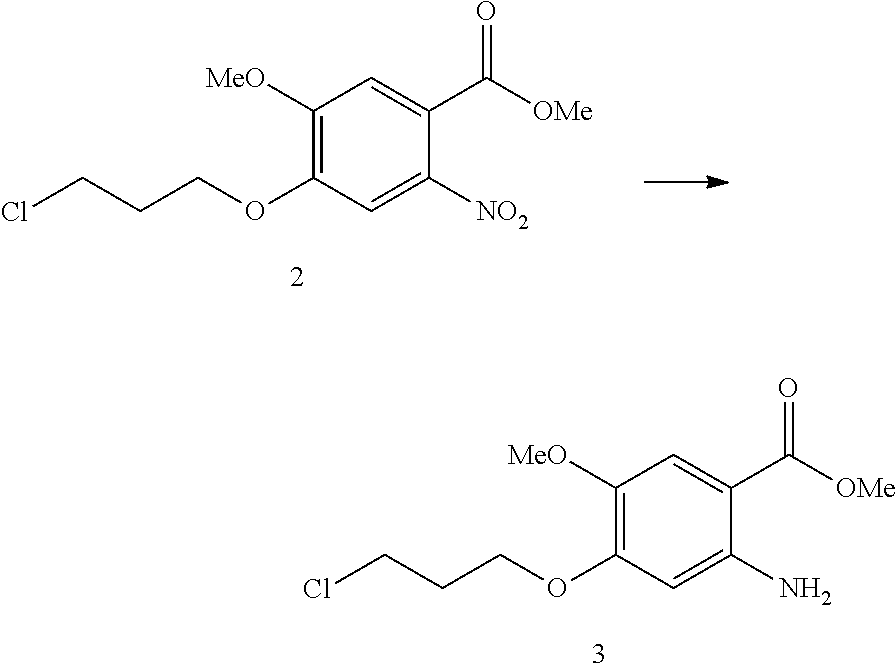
C1([MeO])=C(OCCCCl)C=C([NO2])C(C([OMe])=O)=C1.C1([MeO])=C(OCCCCl)C=C(N)C(C([OMe])=O)=C1
